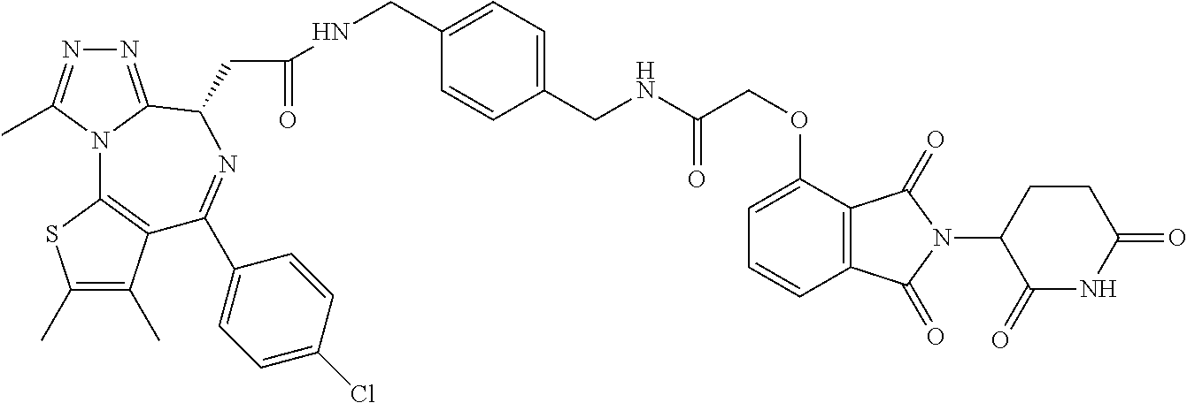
C1(C)=C(C)C2=C(S1)N1C(=NN=C1C)C(CC(=O)NCC1=CC=C(CNC(=O)COC3=CC=CC4=C3C(=O)N(C3C(=O)NC(=O)CC3)C4=O)C=C1)N=C2C1=CC=C(Cl)C=C1
